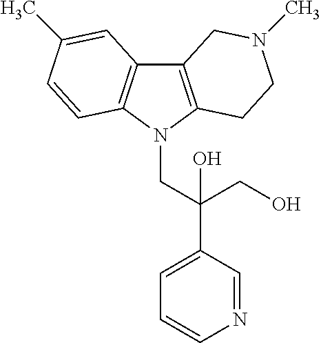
C12=C(N(CC(C3=CC=CN=C3)(CO)O)C3=C1C=C(C)C=C3)CCN(C)C2
